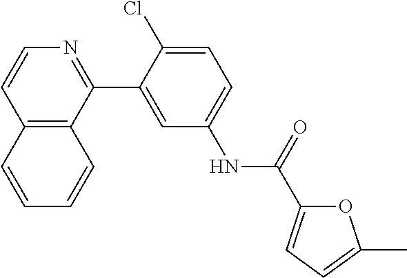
C12=C(C(C3=CC(NC(=O)C4=CC=C(C)O4)=CC=C3Cl)=NC=C1)C=CC=C2
